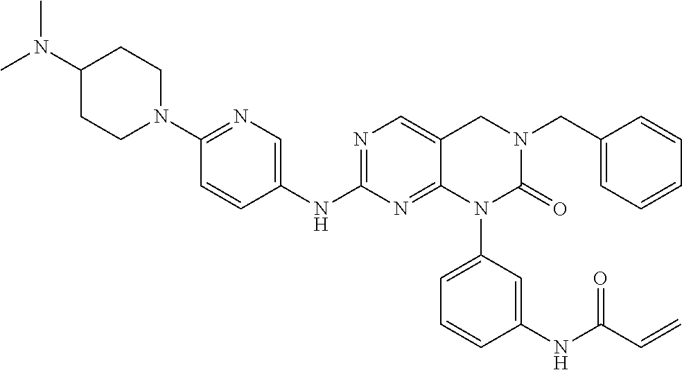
C1(N(C)C)CCN(C2=NC=C(NC3=NC=C4C(=N3)N(C3=CC=CC(NC(C=C)=O)=C3)C(=O)N(CC3=CC=CC=C3)C4)C=C2)CC1
